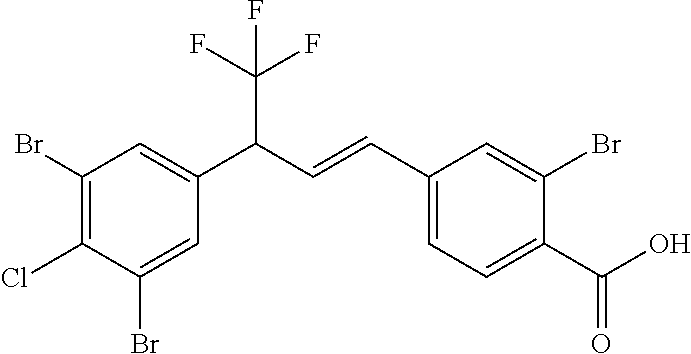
C1(Br)=C(Cl)C(Br)=CC(C(C=CC2=CC=C(C(O)=O)C(Br)=C2)C(F)(F)F)=C1
